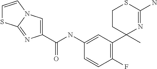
C(NC1=CC(C2(C)N=C(N)SCC2)=C(F)C=C1)(=O)C1=CN2C(=N1)SC=C2
